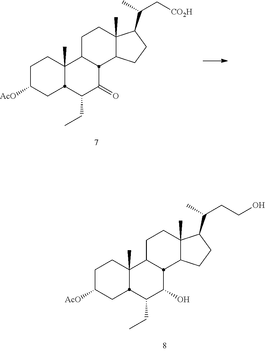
C1C([AcO])CC2C(C)(C1)C1CCC3(C)C(CCC3C(C)C[CO2H])C1C(=O)C2CC.C1C([AcO])CC2C(C)(C1)C1CCC3(C)C(CCC3C(C)CCO)C1C(O)C2CC
